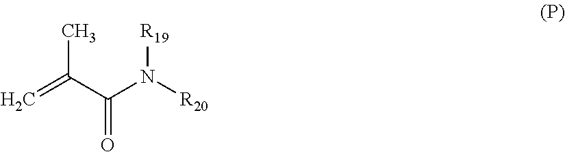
CC(C(N([R19])[R20])=O)=C
